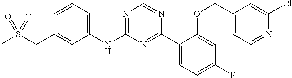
C1(NC2=NC=NC(C3=CC=C(F)C=C3OCC3=CC=NC(Cl)=C3)=N2)=CC=CC(CS(C)(=O)=O)=C1
